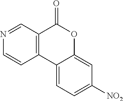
C12=C(C=NC=C1)C(=O)OC1=CC([NO2])=CC=C21
